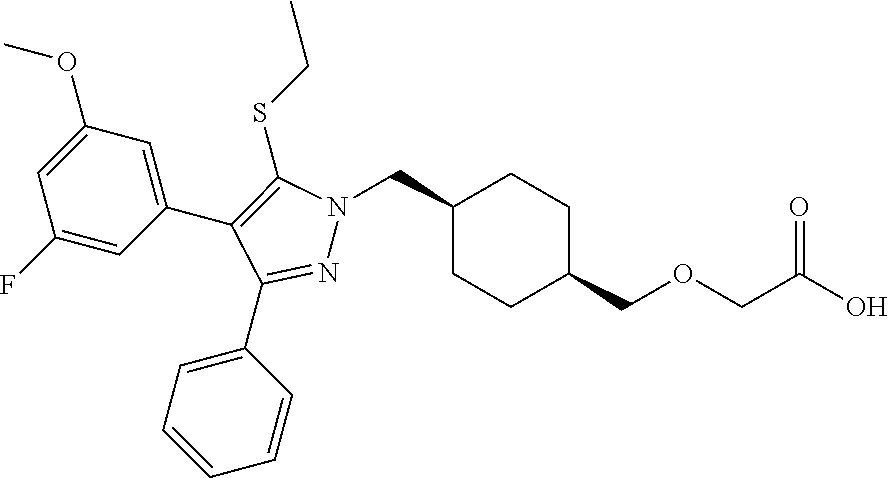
C1(CN2N=C(C3=CC=CC=C3)C(C3=CC(OC)=CC(F)=C3)=C2SCC)CCC(COCC(O)=O)CC1
